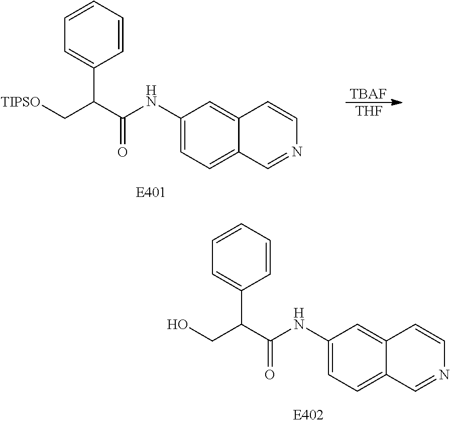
C1=CC=CC=C1C(C(NC1=CC=C2C(=C1)C=CN=C2)=O)CO.C1=CC=CC=C1C(C(NC1=CC=C2C(=C1)C=CN=C2)=O)C[TIPSO].[TBAF].[THF]
